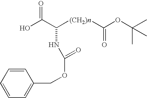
OC(C([(CH2)n]C(OC(C)(C)C)=O)NC(=O)OCC1=CC=CC=C1)=O
